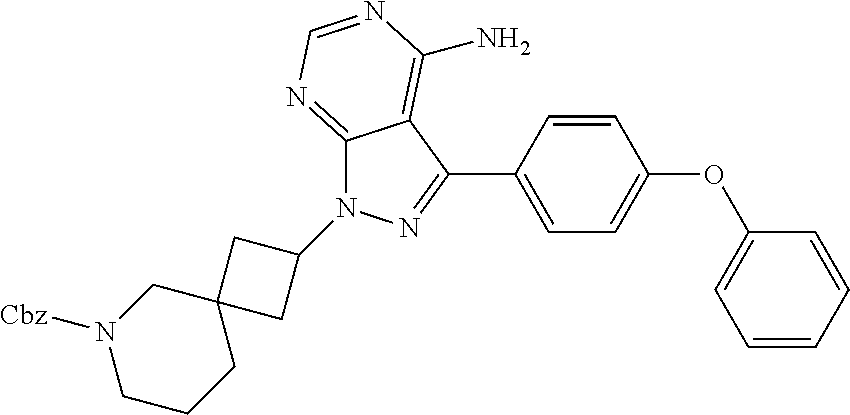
C1(C2=NN(C3CC4(C3)CN([Cbz])CCC4)C3=NC=NC(N)=C32)=CC=C(OC2=CC=CC=C2)C=C1
